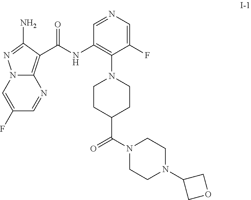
C1(F)=CN2C(=C(C(=O)NC3=C(N4CCC(C(N5CCN(C6COC6)CC5)=O)CC4)C(F)=CN=C3)C(N)=N2)N=C1
